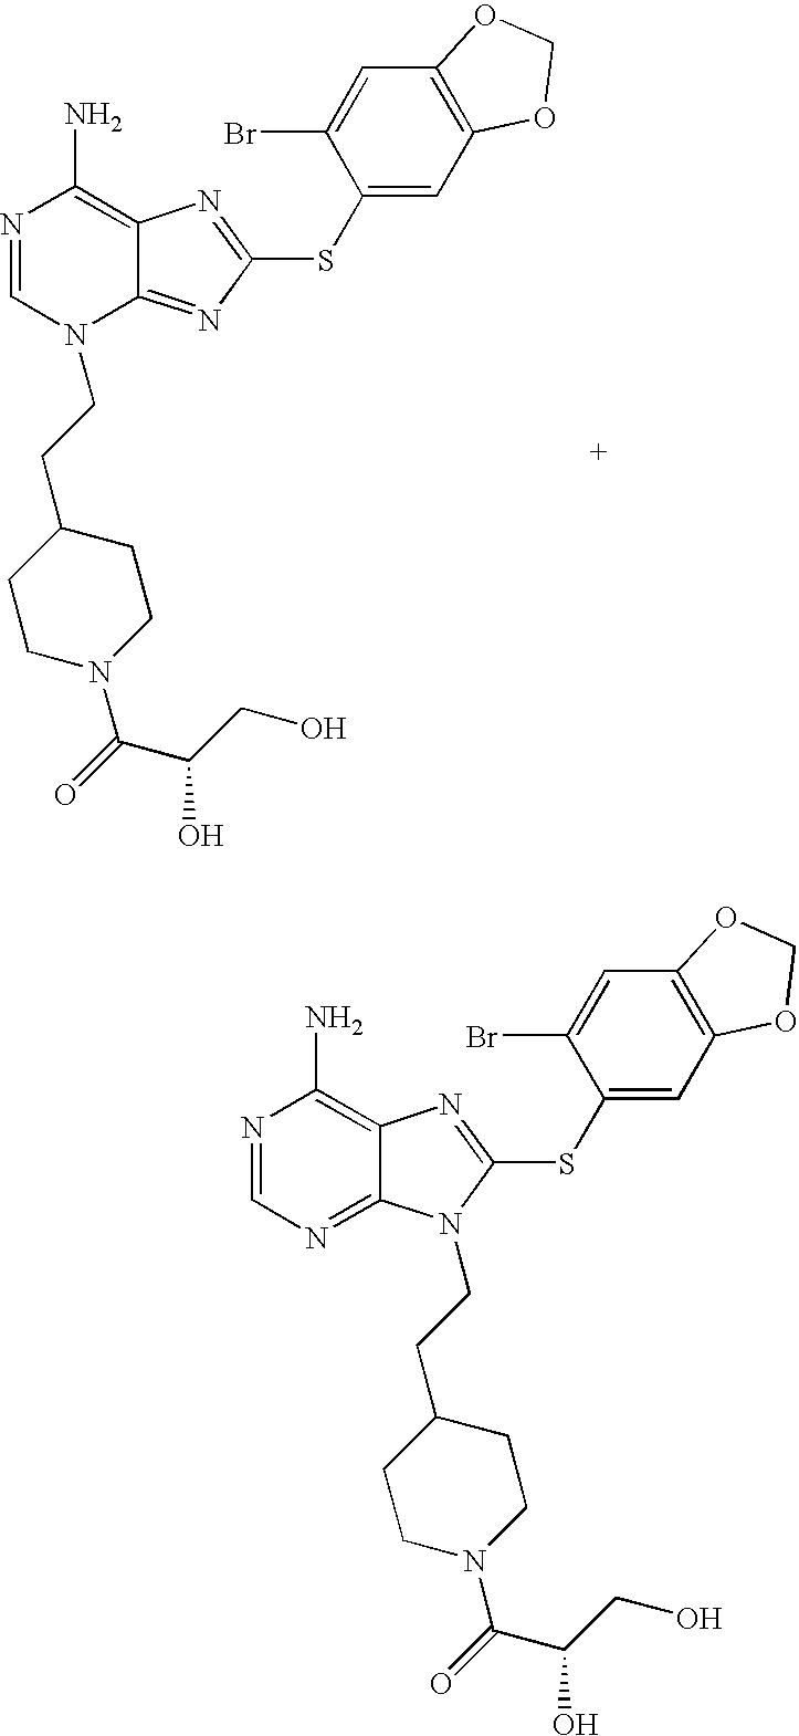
C12=NC(SC3=CC4=C(C=C3Br)OCO4)=NC1=C(N)N=CN2CCC1CCN(C(=O)C(CO)O)CC1.C12=NC=NC(N)=C1N=C(SC1=CC3=C(C=C1Br)OCO3)N2CCC1CCN(C(=O)C(CO)O)CC1
